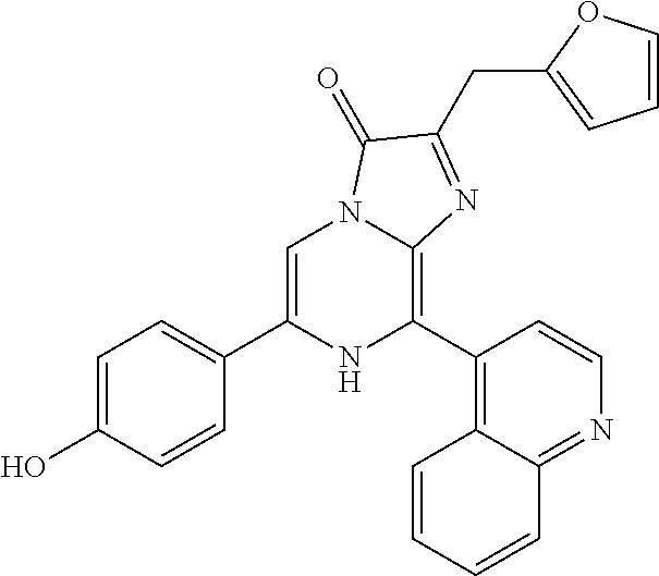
C1=C(C2=CC=C(O)C=C2)NC(C2=C3C(=NC=C2)C=CC=C3)=C2N1C(=O)C(CC1=CC=CO1)=N2
